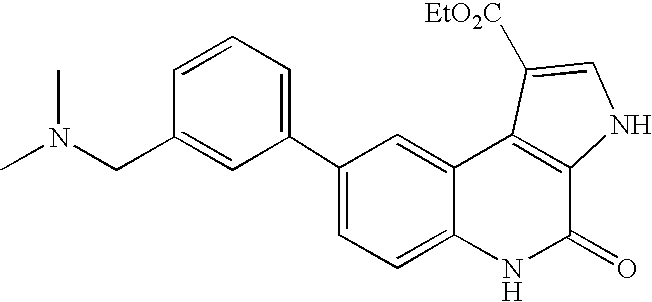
C1(C2=CC=CC(CN(C)C)=C2)=CC=C2C(=C1)C1=C(C(=O)N2)NC=C1[EtO2C]
